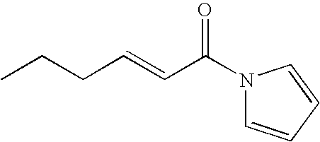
CCCC=CC(N1C=CC=C1)=O
